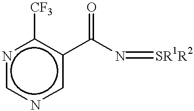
n1cncc(C(N=[SR1R2])=O)c1[CF3]
